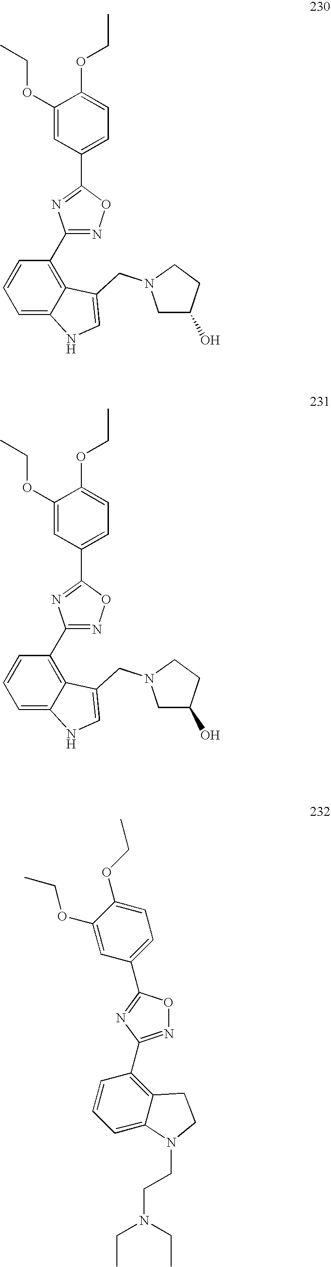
C1(OCC)=CC(C2=NC(C3=C4C(=CC=C3)NC=C4CN3CC(O)CC3)=NO2)=CC=C1OCC.C1(OCC)=CC(C2=NC(C3=C4C(=CC=C3)NC=C4CN3CC(O)CC3)=NO2)=CC=C1OCC.N1=C(C2=C3C(=CC=C2)N(CCN(CC)CC)CC3)N=C(C2=CC=C(OCC)C(OCC)=C2)O1
